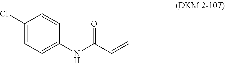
C1(NC(C=C)=O)=CC=C(Cl)C=C1
